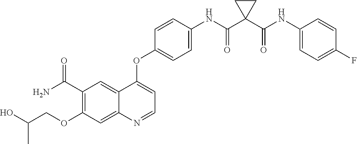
C12=CC(C(N)=O)=C(OCC(O)C)C=C1N=CC=C2OC1=CC=C(NC(C2(C(NC3=CC=C(F)C=C3)=O)CC2)=O)C=C1
